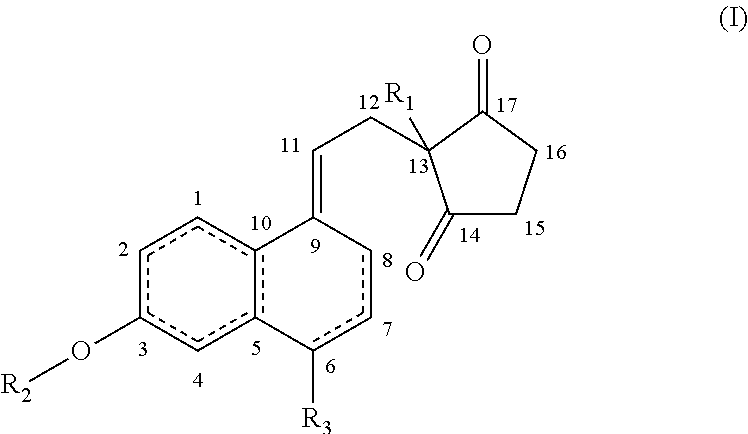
c1(O[R2])cc2c(cc1)C(=CCC1([R1])C(=O)CCC1=O)ccc-2[R3]
